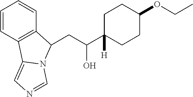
C1=CC2=C(C=C1)C(CC(C1([H])CCC(OCC)CC1)O)N1C2=CN=C1
